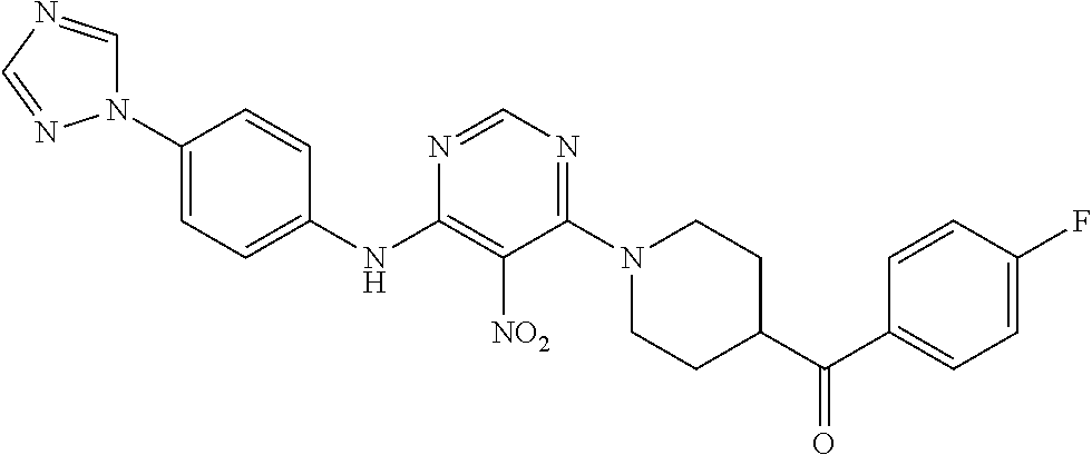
N1=CN=C(N2CCC(C(C3=CC=C(F)C=C3)=O)CC2)C([NO2])=C1NC1=CC=C(N2C=NC=N2)C=C1
